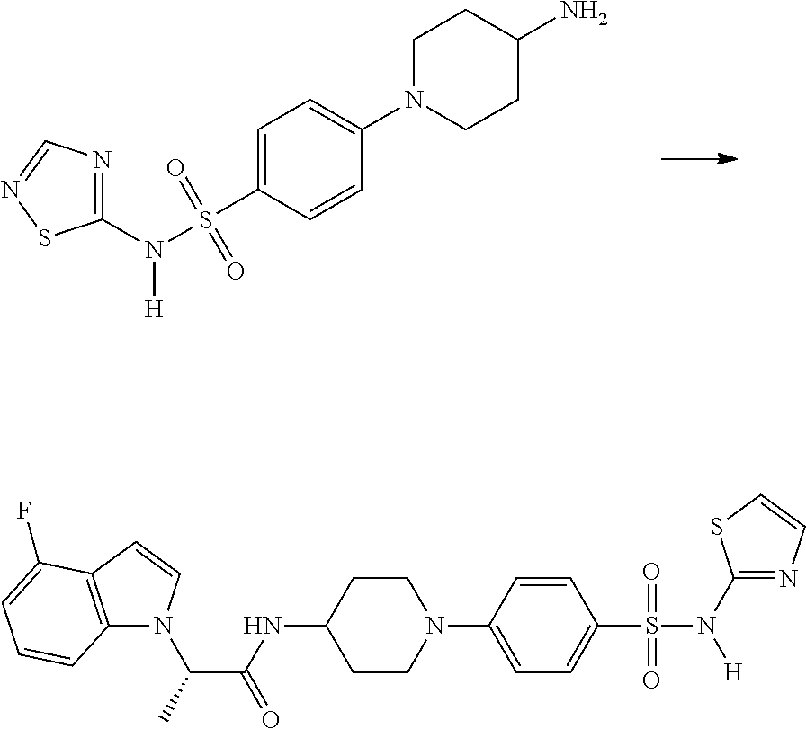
C1N(C2=CC=C(S(=O)(=O)N(C3=NC=NS3)[H])C=C2)CCC(N)C1.C12=C(C=CN1C(C(NC1CCN(C3=CC=C(S(N(C4=NC=CS4)[H])(=O)=O)C=C3)CC1)=O)C)C(F)=CC=C2
